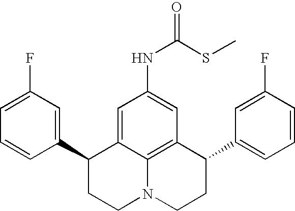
C1=C(F)C=C(C2CCN3C4=C(C(C5=CC=CC(F)=C5)CC3)C=C(NC(=O)SC)C=C24)C=C1
